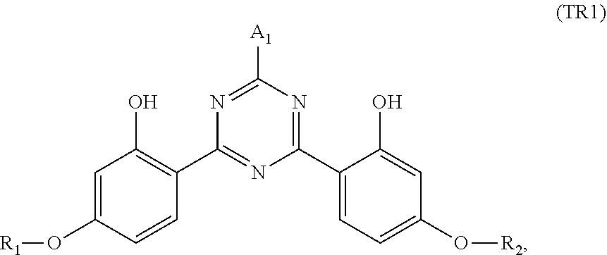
O([R2])C1=CC=C(C2=NC([A1])=NC(C3=C(O)C=C(O[R1])C=C3)=N2)C(O)=C1
